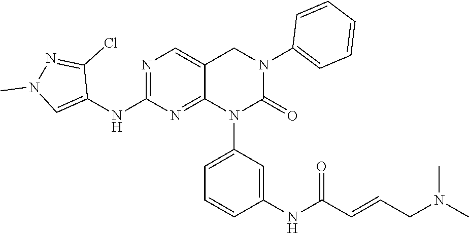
CN(CC=CC(NC1=CC(N2C(=O)N(C3=CC=CC=C3)CC3=CN=C(NC4=CN(C)N=C4Cl)N=C23)=CC=C1)=O)C
